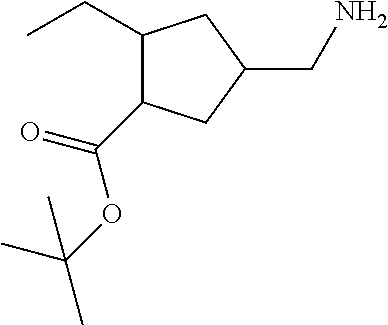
C1(CC)CC(CN)CC1C(=O)OC(C)(C)C
